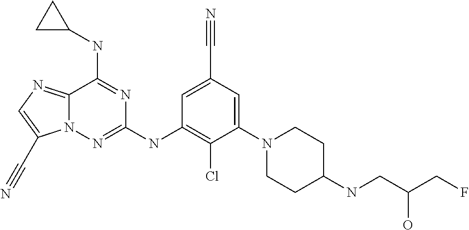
C1=C(C#N)C=C(N2CCC(NCC(CF)O)CC2)C(Cl)=C1NC1=NN2C(=NC=C2C#N)C(NC2CC2)=N1
